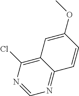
C12=C(Cl)N=CN=C1C=CC(OC)=C2
